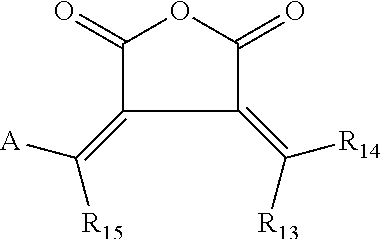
C1(=O)C(=C([A])[R15])C(=C([R14])[R13])C(=O)O1
